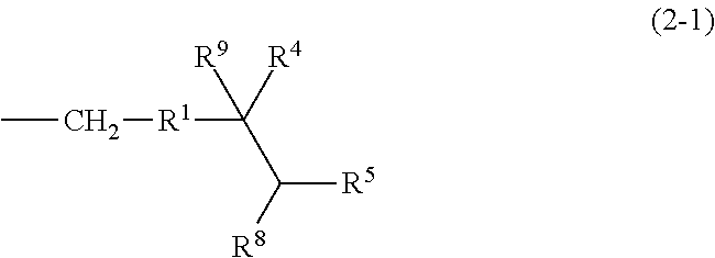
CC[R1]C([R9])([R4])C([R5])[R8]
